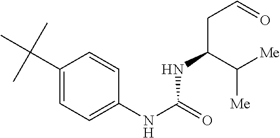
C1(C(C)(C)C)=CC=C(NC(=O)NC(CC=O)C([Me])[Me])C=C1
